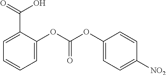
C1=C(C(O)=O)C(OC(OC2=CC=C([NO2])C=C2)=O)=CC=C1
